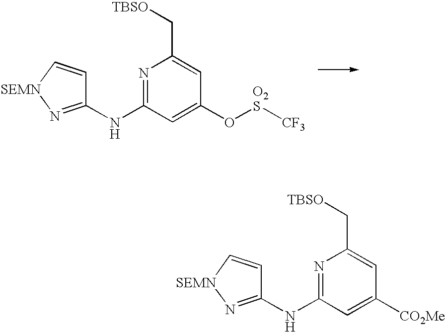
N1=C(NC2=N[SEMN]C=C2)C=C(O[O2S][CF3])C=C1C[TBSO].N1=C(NC2=N[SEMN]C=C2)C=C([CO2Me])C=C1C[TBSO]
